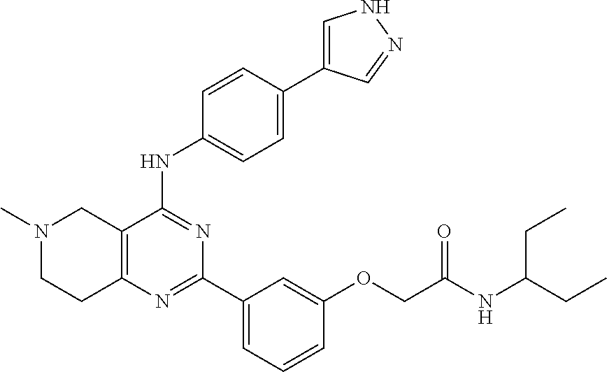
C12=C(N=C(C3=CC=CC(OCC(NC(CC)CC)=O)=C3)N=C1NC1=CC=C(C3=CNN=C3)C=C1)CCN(C)C2
